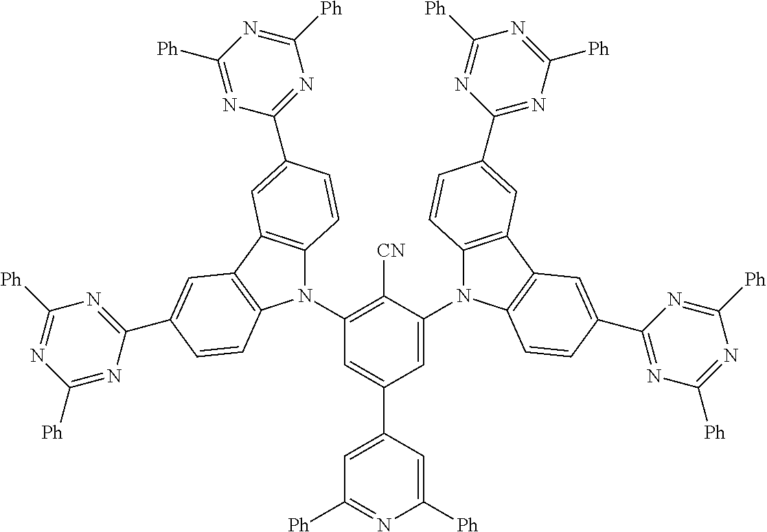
C1(C2=CC([Ph])=NC([Ph])=C2)=CC(N2C3=C(C4=C2C=CC(C2=NC([Ph])=NC([Ph])=N2)=C4)C=C(C2=NC([Ph])=NC([Ph])=N2)C=C3)=C([CN])C(N2C3=C(C4=C2C=CC(C2=NC([Ph])=NC([Ph])=N2)=C4)C=C(C2=NC([Ph])=NC([Ph])=N2)C=C3)=C1
